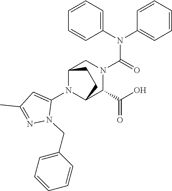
C1(N2C3C(C(O)=O)N(C(N(C4=CC=CC=C4)C4=CC=CC=C4)=O)CC2CC3)=CC(C)=NN1CC1=CC=CC=C1
